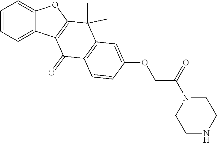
C1=CC=C2C(=C1)OC1=C2C(=O)C2=C(C1(C)C)C=C(OCC(N1CCNCC1)=O)C=C2
